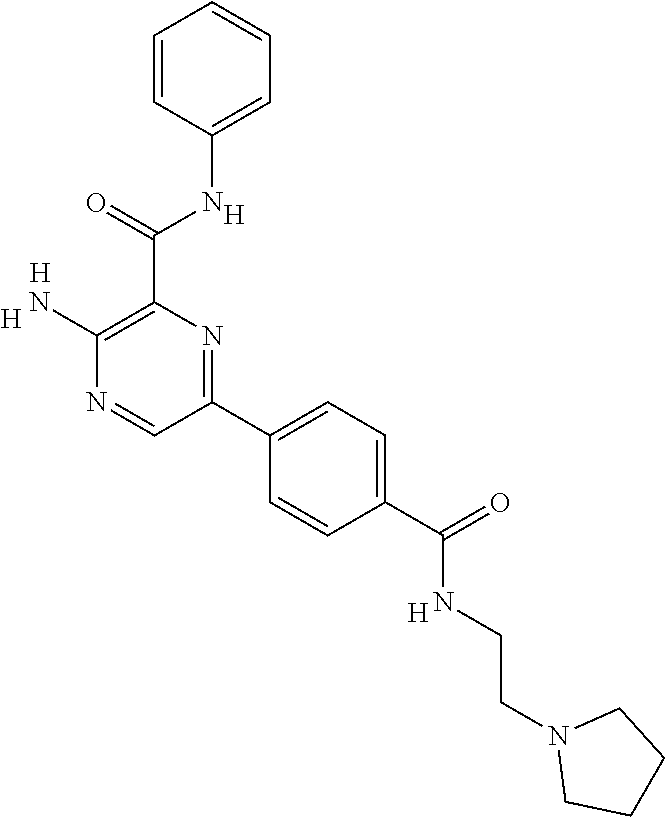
C1(N)=C(C(NC2=CC=CC=C2)=O)N=C(C2=CC=C(C(=O)NCCN3CCCC3)C=C2)C=N1.[H].[H].[H].[H]
